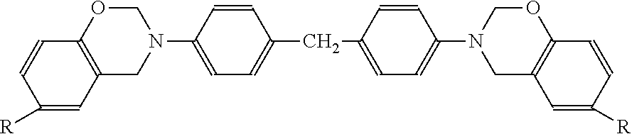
C1=CC(N2COC3=C(C2)C=C([R])C=C3)=CC=C1CC1=CC=C(N2CC3=C(OC2)C=CC([R])=C3)C=C1
